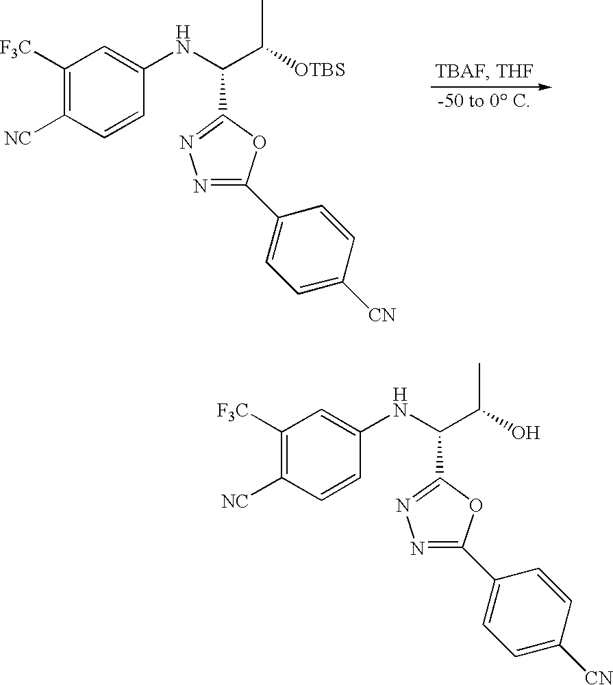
C1([F3C])=C([NC])C=CC(NC(C2=NN=C(C3=CC=C([CN])C=C3)O2)C(C)[OTBS])=C1.C1([F3C])=C([NC])C=CC(NC(C2=NN=C(C3=CC=C([CN])C=C3)O2)C(C)O)=C1
